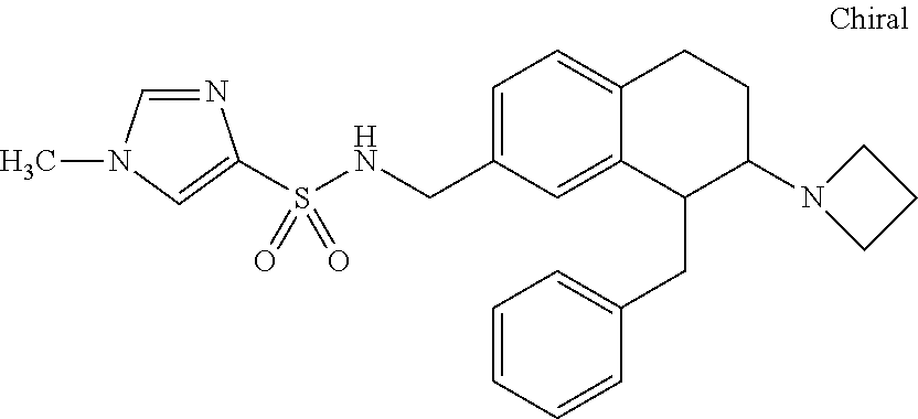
C1=C(CNS(C2=CN(C)C=N2)(=O)=O)C=C2C(=C1)CCC(N1CCC1)C2CC1=CC=CC=C1
